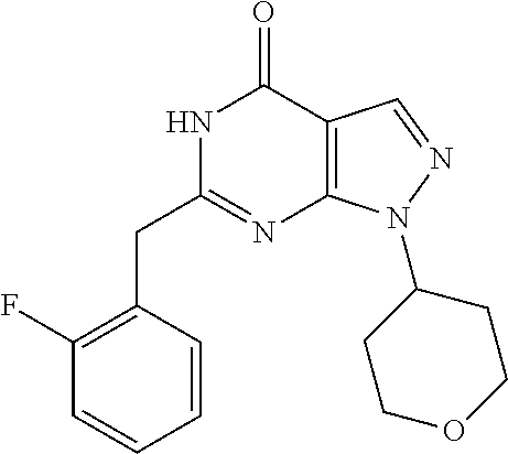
N1C(CC2=C(F)C=CC=C2)=NC2=C(C1=O)C=NN2C1CCOCC1
